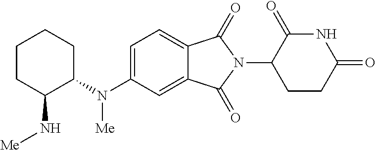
C1CC(N[Me])C(N(C2=CC=C3C(=C2)C(=O)N(C2CCC(=O)NC2=O)C3=O)[Me])CC1
